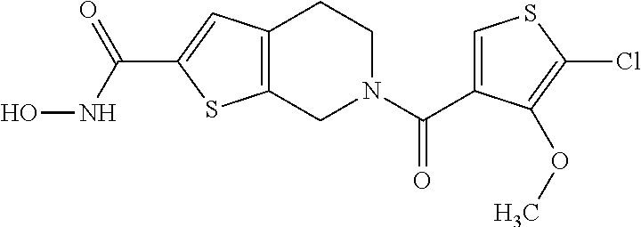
C12=C(CN(C(C3=CSC(Cl)=C3OC)=O)CC1)SC(C(NO)=O)=C2
